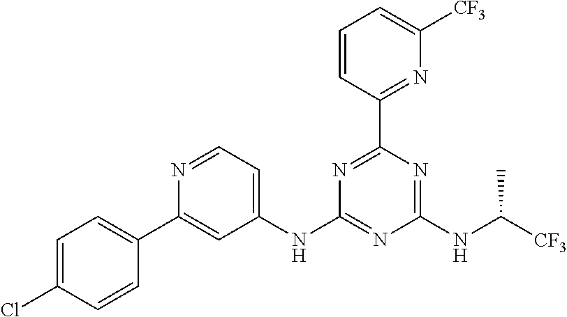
N1=C(C2=NC([CF3])=CC=C2)N=C(NC([CF3])C)N=C1NC1=CC=NC(C2=CC=C(Cl)C=C2)=C1
